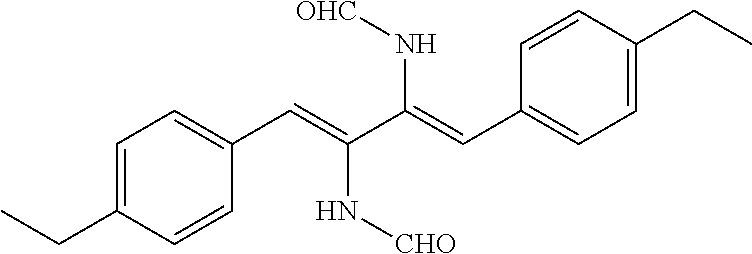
C1=C(CC)C=CC(C=C(C(=CC2=CC=C(CC)C=C2)N[OHC])N[CHO])=C1
